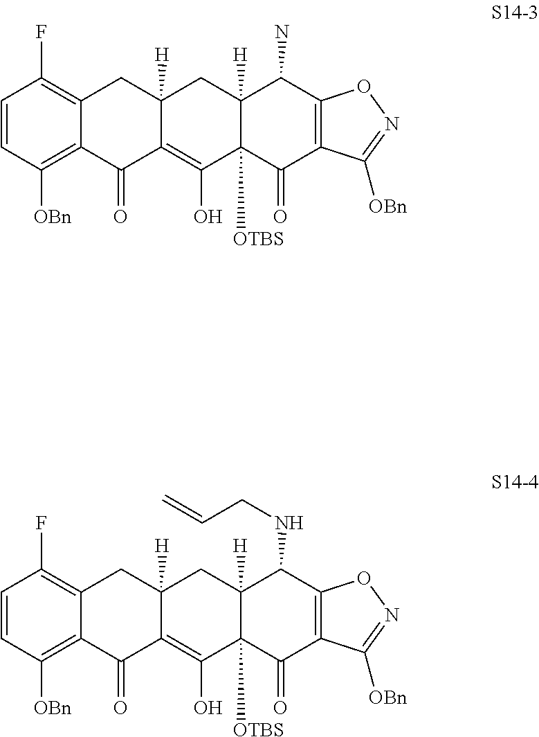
C1=CC(F)=C2CC3([H])CC4([H])C(N)C5=C(C(=O)C4([OTBS])C(O)=C3C(=O)C2=C1[OBn])C([OBn])=NO5.C1=CC(F)=C2CC3([H])CC4([H])C(NCC=C)C5=C(C(=O)C4([OTBS])C(O)=C3C(=O)C2=C1[OBn])C([OBn])=NO5
